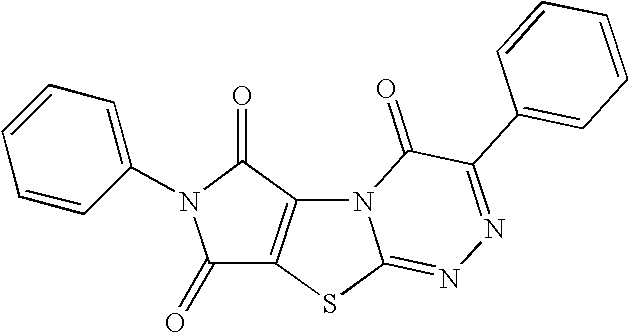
C1=C(N2C(=O)C3=C(C2=O)N2C(=NN=C(C4=CC=CC=C4)C2=O)S3)C=CC=C1
